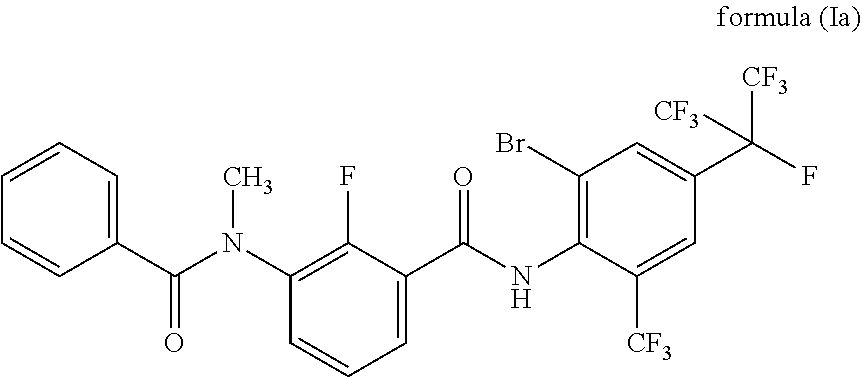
C1(NC(C2=CC=CC(N(C(C3=CC=CC=C3)=O)C)=C2F)=O)=C(Br)C=C(C(F)([CF3])[CF3])C=C1[CF3]
